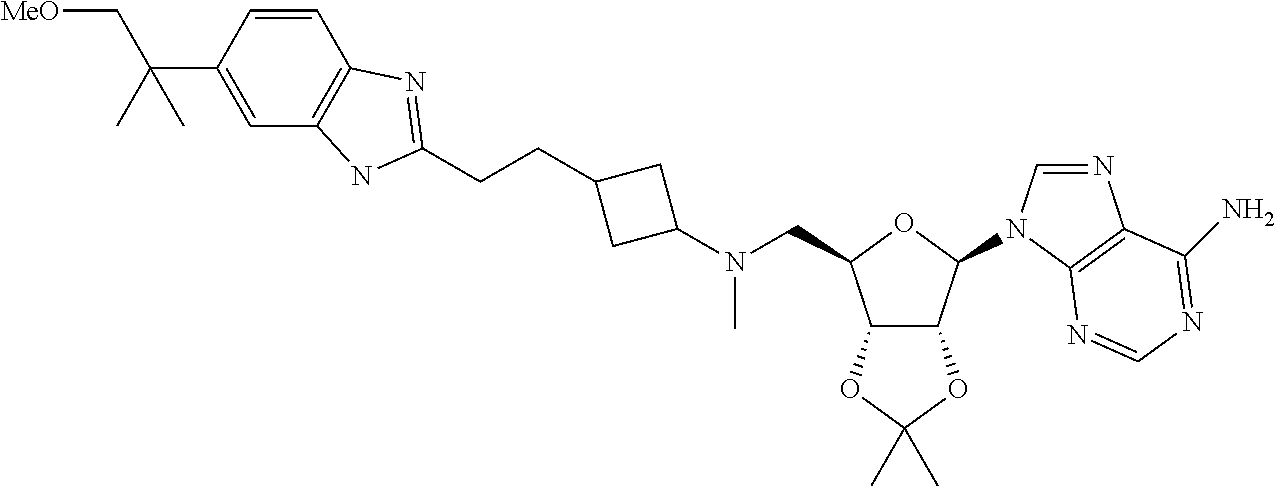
C12C(C(N3C=NC4=C3N=CN=C4N)OC1CN(C1CC(CCC3=NC4=C(C=C(C(C)(C[MeO])C)C=C4)N3)C1)C)OC(C)(C)O2
